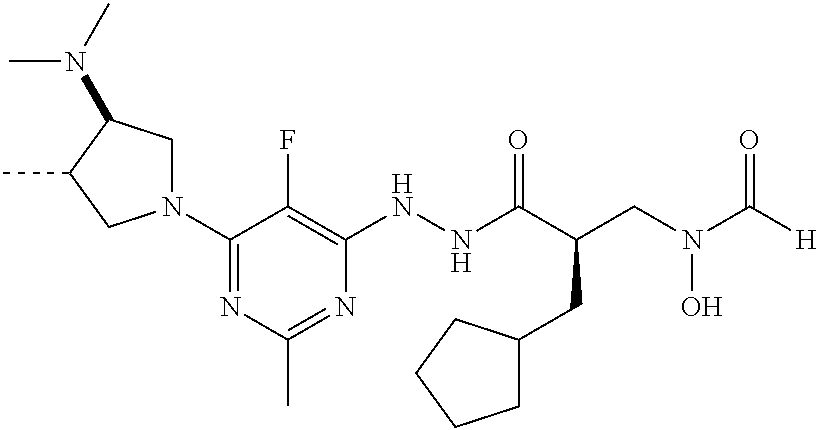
C1(N2CC(N(C)C)C(C)C2)=NC(C)=NC(NNC(C(CN(C([H])=O)O)CC2CCCC2)=O)=C1F
